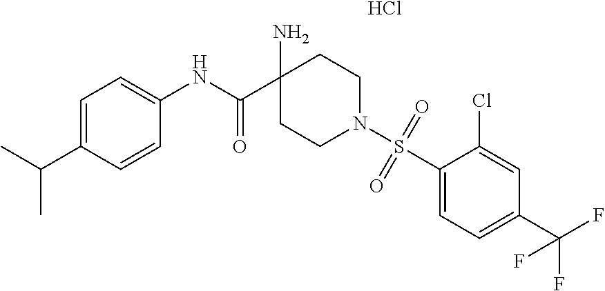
C1(N)(C(=O)NC2=CC=C(C(C)C)C=C2)CCN(S(C2=CC=C(C(F)(F)F)C=C2Cl)(=O)=O)CC1.Cl
